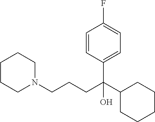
C1=CC(C(CCCN2CCCCC2)(C2CCCCC2)O)=CC=C1F
